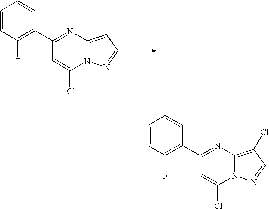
C1=CC(F)=C(C2=NC3=CC=NN3C(Cl)=C2)C=C1.C1=CC(F)=C(C2=NC3=C(Cl)C=NN3C(Cl)=C2)C=C1
